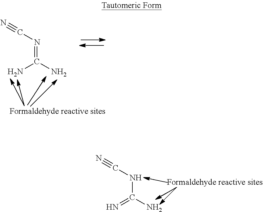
C(=NC#N)(N)N.C(NC#N)(=N)N
